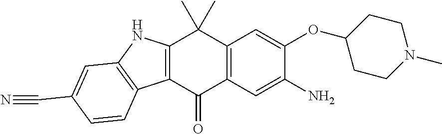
C12=C(NC3=C1C=CC(C#N)=C3)C(C)(C)C1=C(C2=O)C=C(N)C(OC2CCN(C)CC2)=C1
